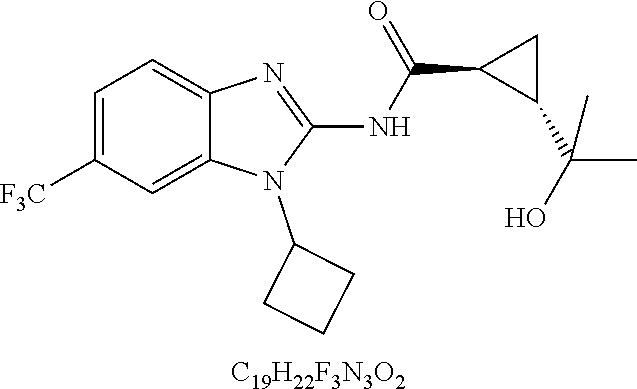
C1=C([F3C])C=C2C(=C1)N=C(NC(C1C(C(O)(C)C)C1)=O)N2C1CCC1.[C19H22F3N3O2]
